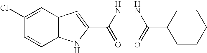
C12=C(C=C(Cl)C=C1)C=C(C(NNC(=O)C1CCCCC1)=O)N2
